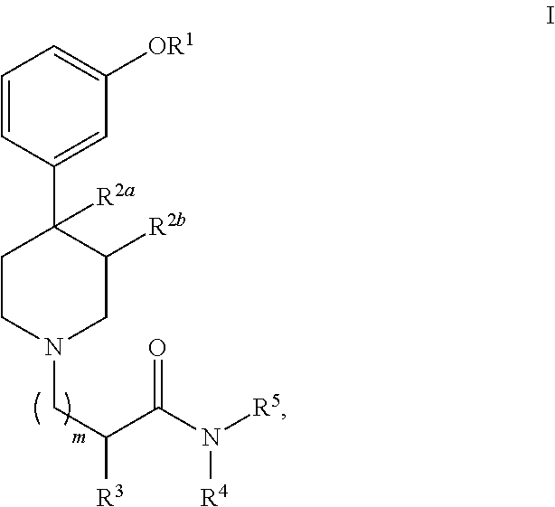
C1=CC(C2([R2a])CCN(CC(C(N([R5])[R4])=O)[R3])CC2[R2b])=CC([OR1])=C1
